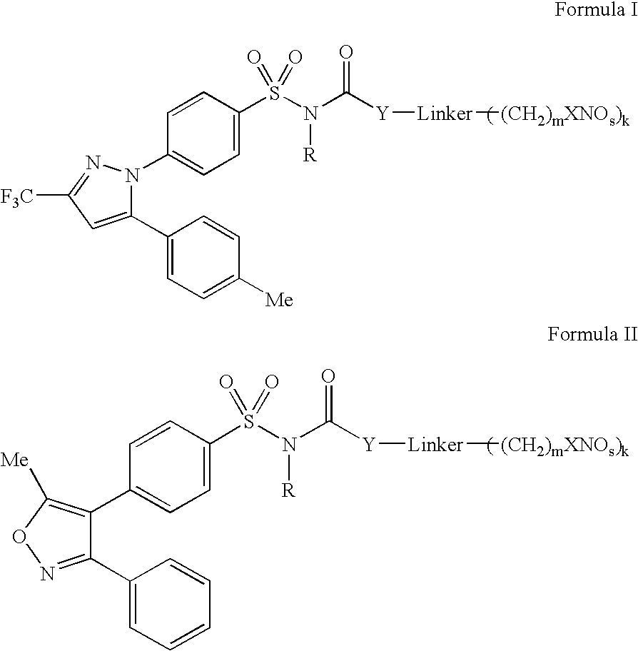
C1(C2=CC=C([Me])C=C2)=CC([F3C])=NN1C1=CC=C(S(N(C([Y][Linker][(CH2)mXNOs)k])=O)[R])(=O)=O)C=C1.C1(C2=CC=CC=C2)=NOC([Me])=C1C1=CC=C(S(N(C([Y][Linker][(CH2)mXNOs)k])=O)[R])(=O)=O)C=C1
